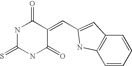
S=C1NC(=O)C(=CC2=CC3=C(N2)C=CC=C3)C(=O)N1
